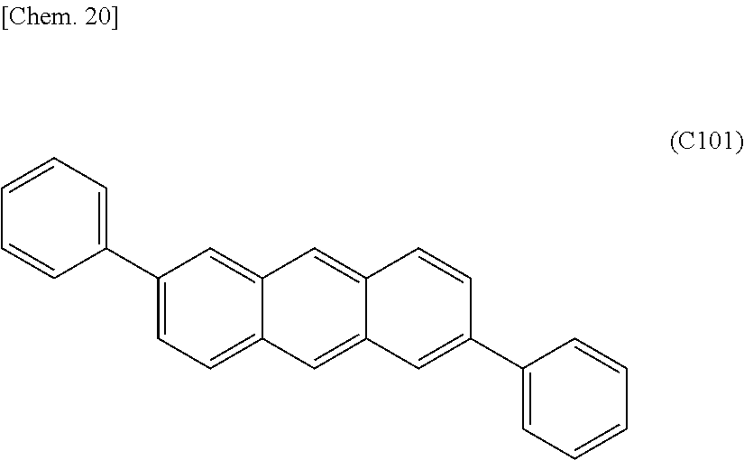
C1(C2=CC=C3C(=C2)C=C2C(=C3)C=C(C3=CC=CC=C3)C=C2)=CC=CC=C1
